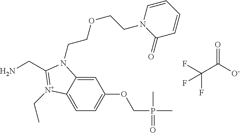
C1=C2C(=CC(OCP(C)(C)=O)=C1)N(CCOCCN1C(=O)C=CC=C1)C(CN)=[N+]2CC.FC(C([O-])=O)(F)F
